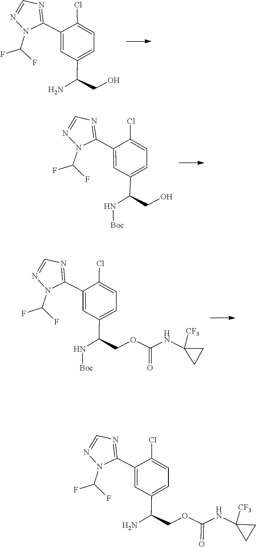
C1(C2=NC=NN2C(F)F)=CC(C(N)CO)=CC=C1Cl.N1(C(F)F)N=CN=C1C1=CC(C(N[Boc])CO)=CC=C1Cl.N1(C(F)F)N=CN=C1C1=CC(C(N[Boc])COC(NC2([CF3])CC2)=O)=CC=C1Cl.N1=CN=C(C2=CC(C(N)COC(NC3([CF3])CC3)=O)=CC=C2Cl)N1C(F)F
